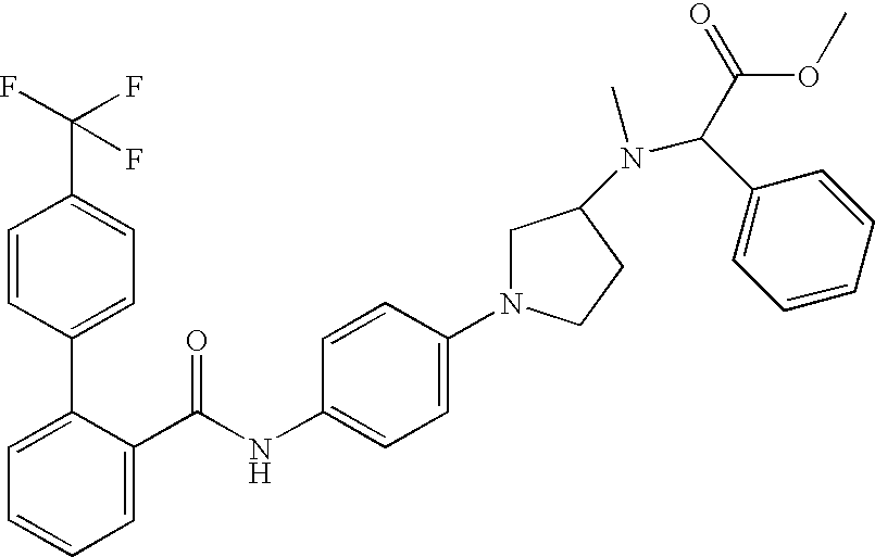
C1=C(C(NC2=CC=C(N3CC(N(C(C(=O)OC)C4=CC=CC=C4)C)CC3)C=C2)=O)C(C2=CC=C(C(F)(F)F)C=C2)=CC=C1
